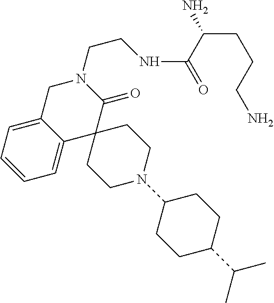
C1C2=CC=CC=C2C2(C(=O)N1CCNC(=O)C(N)CCCN)CCN(C1CCC(C(C)C)CC1)CC2
